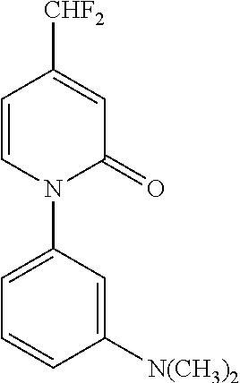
C1=CC([CHF2])=CC(=O)N1C1=CC=CC([N(CH3)2])=C1
